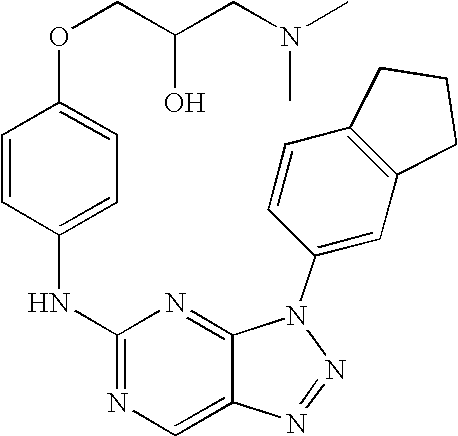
C1=CC(NC2=NC=C3C(=N2)N(C2=CC4=C(C=C2)CCC4)N=N3)=CC=C1OCC(O)CN(C)C
